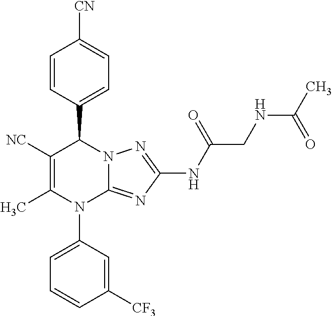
C1=CC(C2C([NC])=C(C)N(C3=CC=CC([CF3])=C3)C3=NC(NC(CNC(C)=O)=O)=NN23)=CC=C1[CN]
